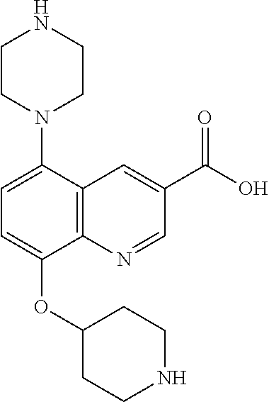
C1=C(N2CCNCC2)C2=C(C(OC3CCNCC3)=C1)N=CC(C(O)=O)=C2
